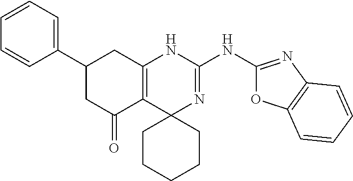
C1(C2=CC=CC=C2)CC(=O)C2=C(C1)NC(NC1=NC3=C(O1)C=CC=C3)=NC21CCCCC1
